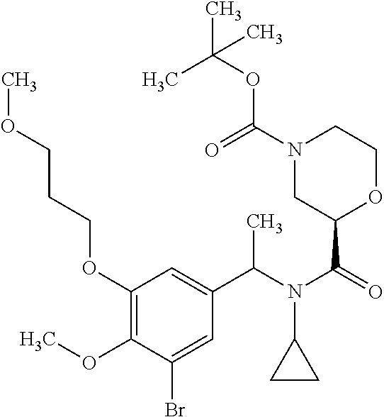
C1(OCCCOC)=C(OC)C(Br)=CC(C(N(C(=O)C2OCCN(C(=O)OC(C)(C)C)C2)C2CC2)C)=C1
